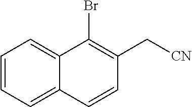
C1=CC=C2C(=C1)C(Br)=C(C[CN])C=C2
